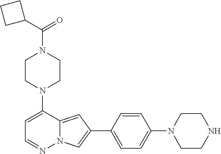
C1CN(C2=CC=NN3C2=CC(C2=CC=C(N4CCNCC4)C=C2)=C3)CCN1C(C1CCC1)=O
